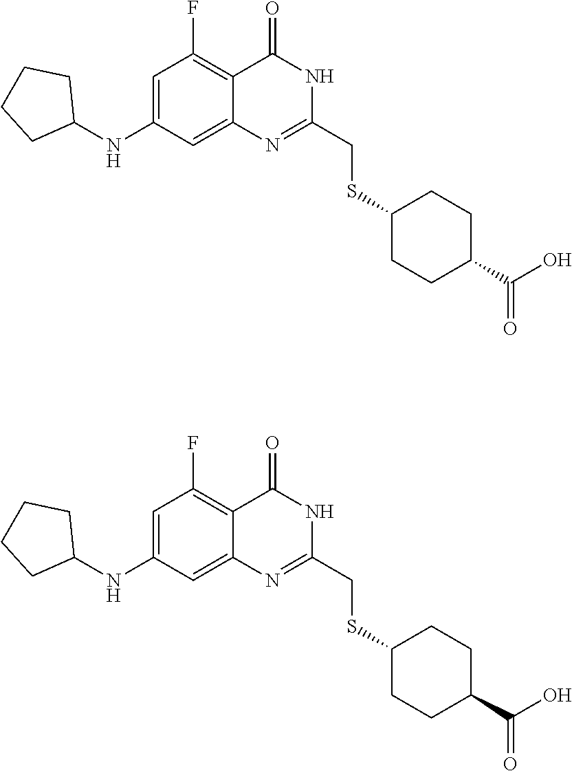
C(C1=NC2=CC(NC3CCCC3)=CC(F)=C2C(=O)N1)SC1CCC(C(O)=O)CC1.C1(CSC2CCC(C(=O)O)CC2)=NC2=CC(NC3CCCC3)=CC(F)=C2C(=O)N1
